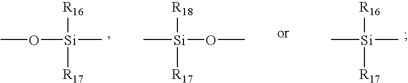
CO[Si](C)([R16])[R17].C[Si](OC)([R18])[R17].C[Si](C)([R16])[R17]
